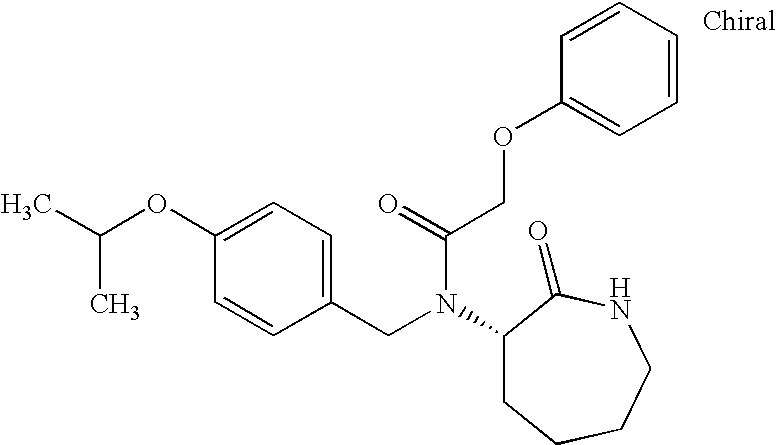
CC(OC1=CC=C(CN(C(COC2=CC=CC=C2)=O)C2CCCCNC2=O)C=C1)C
